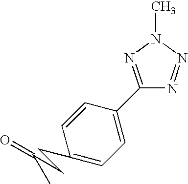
C1=CC(CCC(=O)C)=CC=C1C1=NN(C)N=N1
